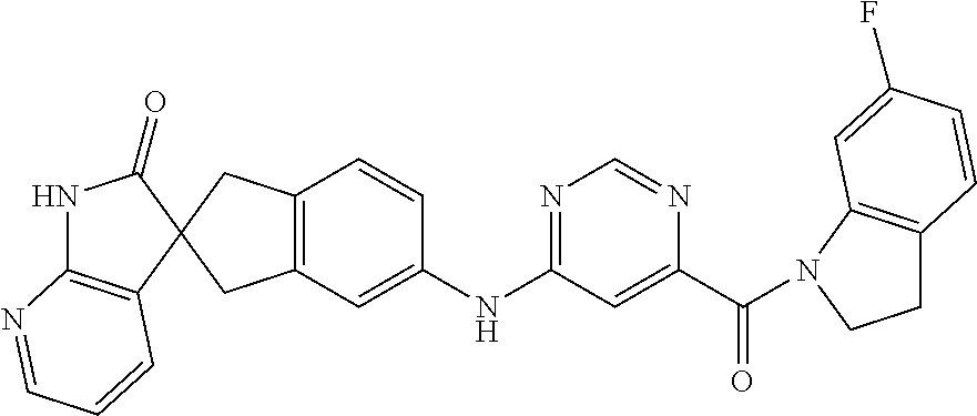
N1C2=C(C=CC=N2)C2(C1=O)CC1=C(C=C(NC3=NC=NC(C(=O)N4C5=C(CC4)C=CC(F)=C5)=C3)C=C1)C2
